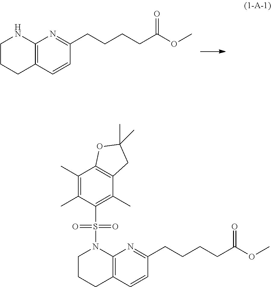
C12=C(C=CC(CCCCC(=O)OC)=N1)CCCN2.C12=C(C=CC(CCCCC(=O)OC)=N1)CCCN2S(=O)(=O)C1=C(C)C2=C(C(C)=C1C)OC(C)(C)C2
